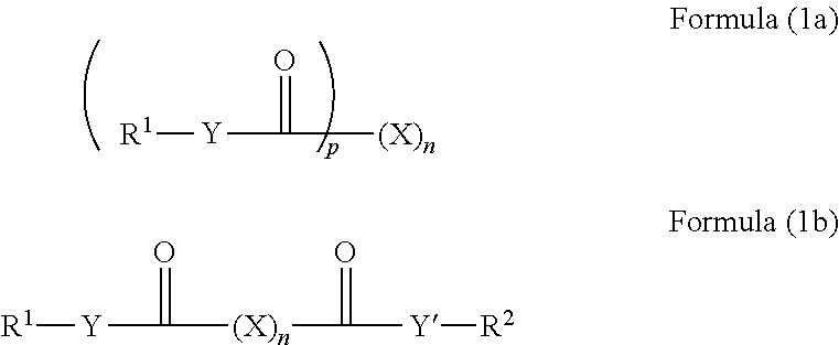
[R1][Y]C([(X)n])=O.[R1][Y]C([(X)n]C([Y][R2])=O)=O
